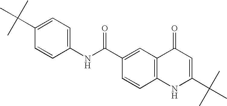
C1(NC(C2=CC3=C(C=C2)NC(C(C)(C)C)=CC3=O)=O)=CC=C(C(C)(C)C)C=C1
